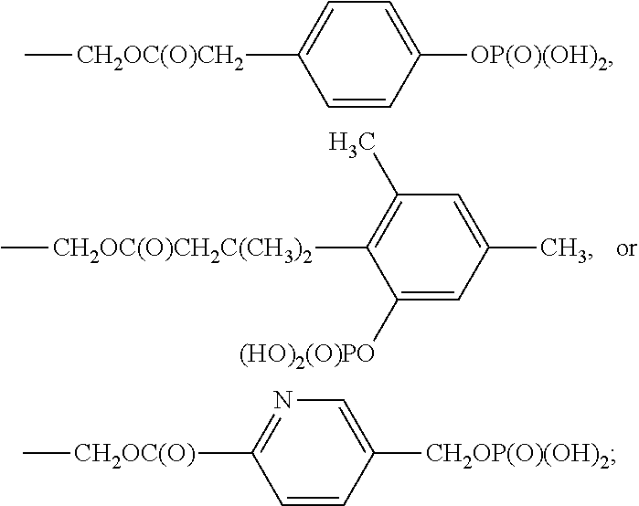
C1(C)=CC(C)=C([CH2OC(O)CH2C(CH3)2]C)C([(HO)2(O)PO])=C1.C1([OP(O)(OH)2])=CC=C([CH2OC(O)CH2]C)C=C1.C1([CH2OP(O)(OH)2])=CN=C([CH2OC(O)]C)C=C1
